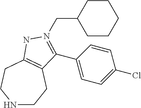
N1CCC2=C(CC1)NN(CC1CCCCC1)=C2C1=CC=C(Cl)C=C1
